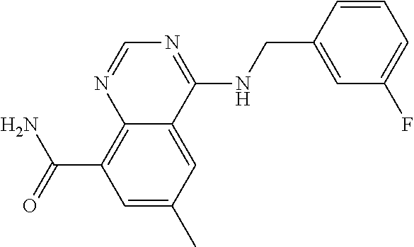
C(C1=C2N=CN=C(NCC3=CC(F)=CC=C3)C2=CC(C)=C1)(N)=O
